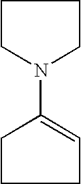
C1CN(C2=CCCC2)CC1
